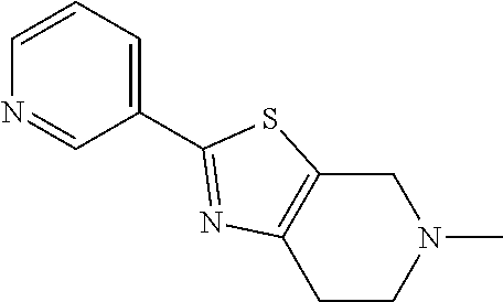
C1C2=C(CCN1C)N=C(C1=CC=CN=C1)S2
